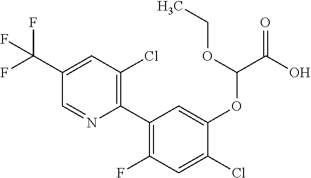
C1(C(F)(F)F)=CC(Cl)=C(C2=C(F)C=C(Cl)C(OC(C(O)=O)OCC)=C2)N=C1
